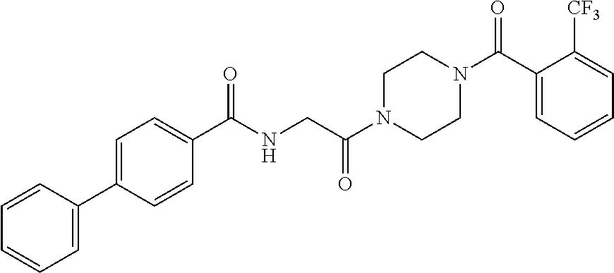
C1=CC=CC=C1C1=CC=C(C(NCC(N2CCN(C(C3=CC=CC=C3[CF3])=O)CC2)=O)=O)C=C1
